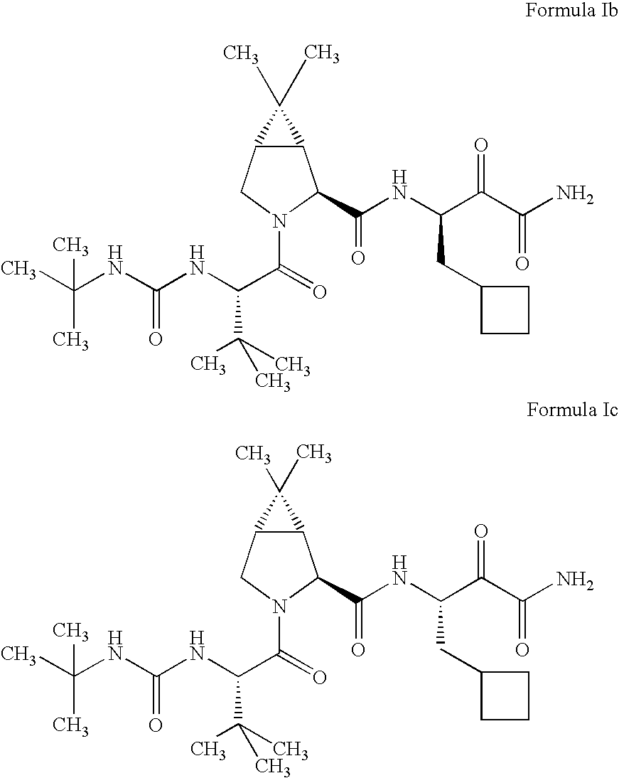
C(=O)(NC(C(C)(C)C)C(=O)N1CC2C(C1C(=O)NC(CC1CCC1)C(C(=O)N)=O)C2(C)C)NC(C)(C)C.C(=O)(NC(C(C)(C)C)C(=O)N1CC2C(C1C(=O)NC(CC1CCC1)C(C(=O)N)=O)C2(C)C)NC(C)(C)C
